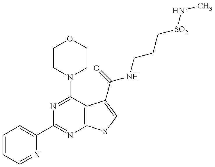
C1=CC=NC(C2=NC3=C(C(N4CCOCC4)=N2)C(C(NCCC[SO2]NC)=O)=CS3)=C1
